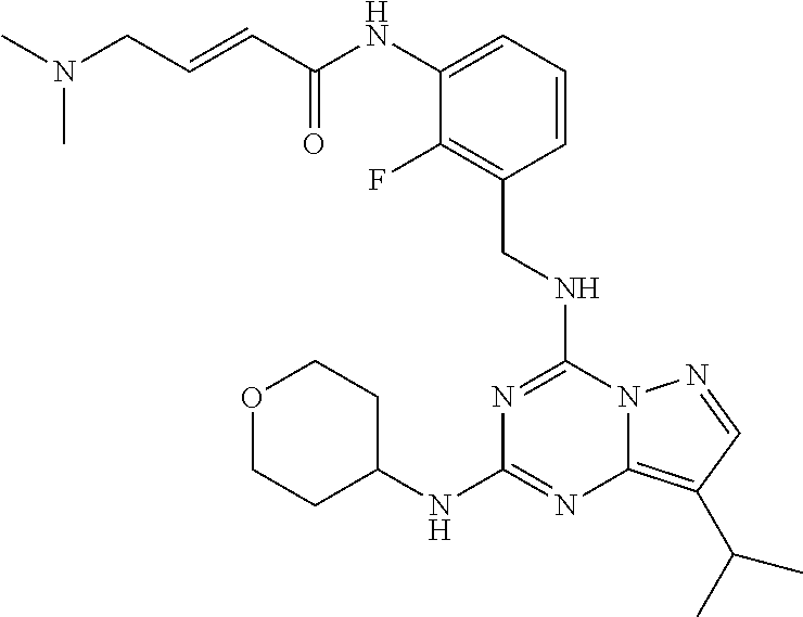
C(C(NC1=CC=CC(CNC2=NC(NC3CCOCC3)=NC3=C(C(C)C)C=NN23)=C1F)=O)=CCN(C)C
